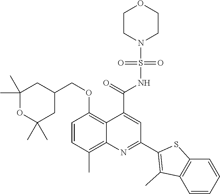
C1=CC(C)=C2C(=C1OCC1CC(C)(C)OC(C)(C)C1)C(C(=O)NS(N1CCOCC1)(=O)=O)=CC(C1=C(C)C3=C(S1)C=CC=C3)=N2
